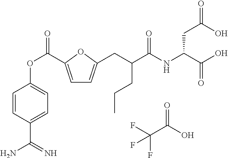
C1=C(C(OC2=CC=C(C(N)=N)C=C2)=O)OC(CC(C(NC(C(O)=O)CC(=O)O)=O)CCC)=C1.FC(C(O)=O)(F)F
